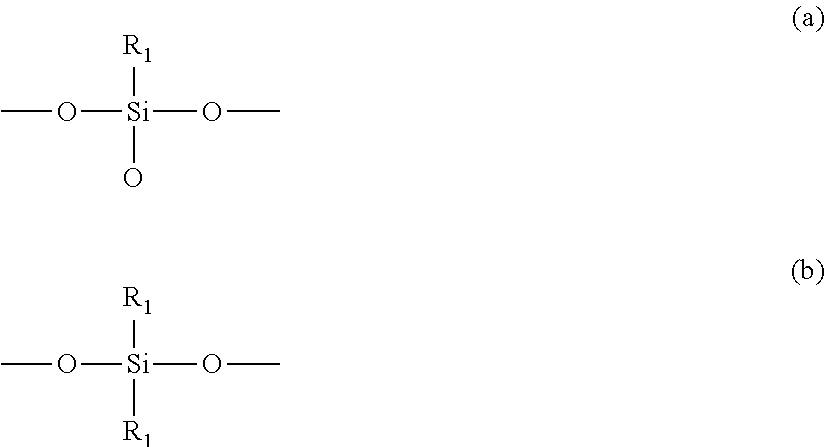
CO[Si]([R1])(O)OC.CO[Si]([R1])([R1])OC
